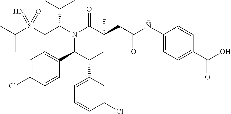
S(CC(N1C(=O)C(CC(=O)NC2=CC=C(C(=O)O)C=C2)(C)CC(C2=CC=CC(Cl)=C2)C1C1=CC=C(Cl)C=C1)C(C)C)(=N)(=O)C(C)C
